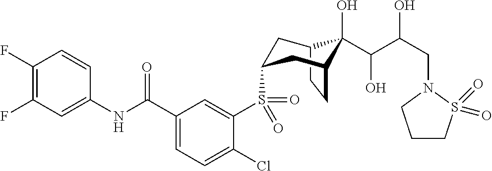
C12CCC(CC(S(C3=CC(C(NC4=CC(F)=C(F)C=C4)=O)=CC=C3Cl)(=O)=O)C1)C2(O)C(C(CN1CCCS1(=O)=O)O)O
